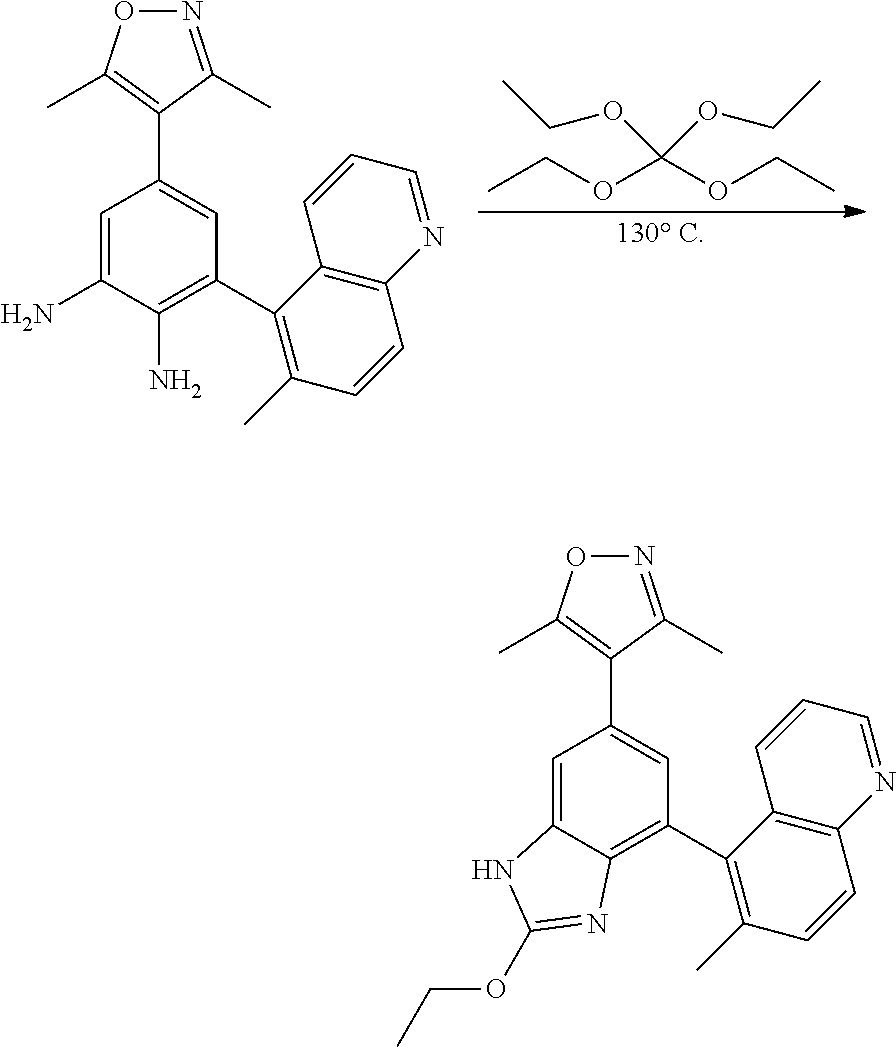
[130 C].C(OC(OCC)(OCC)OCC)C.C1=C(N)C(N)=C(C2=C(C)C=CC3=C2C=CC=N3)C=C1C1=C(C)ON=C1C.C1=C2C(=C(C3=C(C)C=CC4=C3C=CC=N4)C=C1C1=C(C)ON=C1C)N=C(OCC)N2
